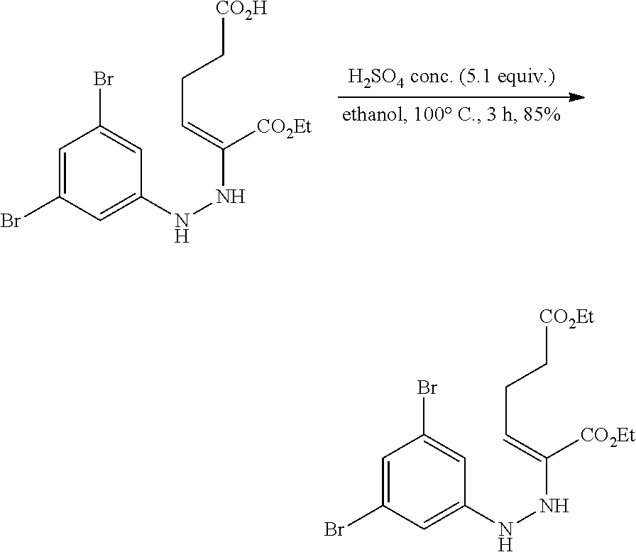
C1=C(Br)C=C(NNC([CO2Et])=CCC[CO2H])C=C1Br.C1=C(Br)C=C(NNC([CO2Et])=CCC[CO2Et])C=C1Br
